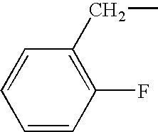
C1=CC(F)=C(CC)C=C1
